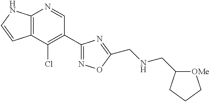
C12=C(C(Cl)=C(C3=NOC(CNCC4CCC[OMe]4)=N3)C=N1)C=CN2
